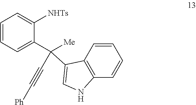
C1=CC=C(C(C2=CNC3=C2C=CC=C3)([Me])C#C[Ph])C([NHTs])=C1
